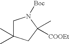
C1C(C)(C)CC(C)([COOEt])N1[Boc]
